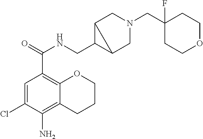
C1=C(Cl)C(N)=C2C(=C1C(=O)NCC1C3CN(CC4(F)CCOCC4)CC13)OCCC2
